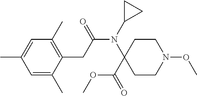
C1=C(C)C=C(C)C(CC(N(C2(C(OC)=O)CCN(OC)CC2)C2CC2)=O)=C1C
